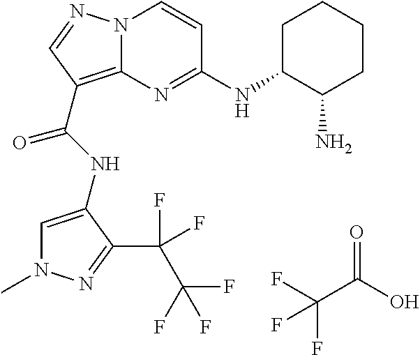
FC(C(O)=O)(F)F.N12C(=C(C(NC3=CN(C)N=C3C(F)(C(F)(F)F)F)=O)C=N1)N=C(NC1CCCCC1N)C=C2
